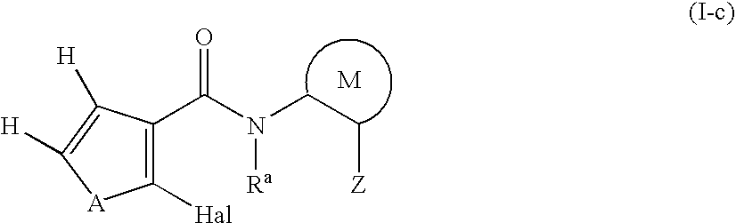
C1([Hal])=C(C(N(CC[Z])[Ra])=O)C([H])=C([H])[A]1
